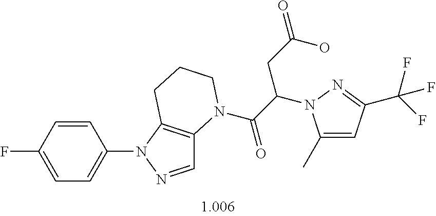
C1=NN(C2=CC=C(F)C=C2)C2=C1N(C(C(CC(O)=O)N1C(C)=CC(C(F)(F)F)=N1)=O)CCC2
